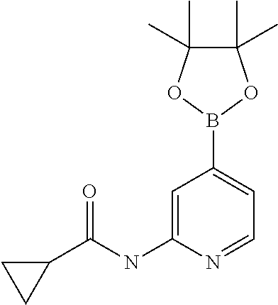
C1=C(NC(C2CC2)=O)N=CC=C1B1OC(C)(C)C(C)(C)O1
